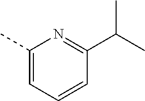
C1(C)=CC=CC(C(C)C)=N1
